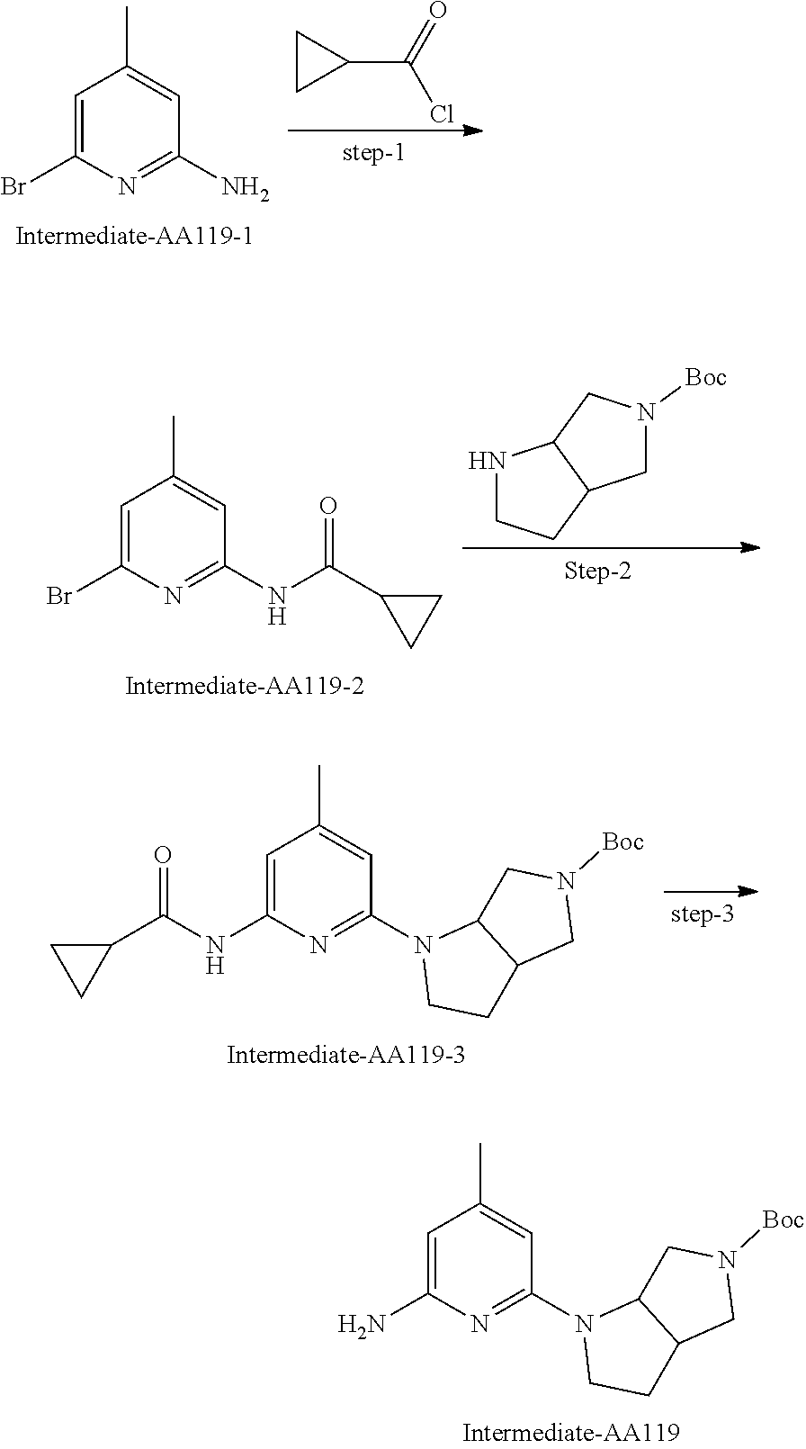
NC1=CC(C)=CC(N2CCC3C2CN([Boc])C3)=N1.C1=C(Br)N=C(N)C=C1C.C1CC1C(=O)Cl.C1=C(Br)N=C(NC(C2CC2)=O)C=C1C.N1CCC2C1CN([Boc])C2.C1(C(NC2=CC(C)=CC(N3CCC4C3CN([Boc])C4)=N2)=O)CC1
